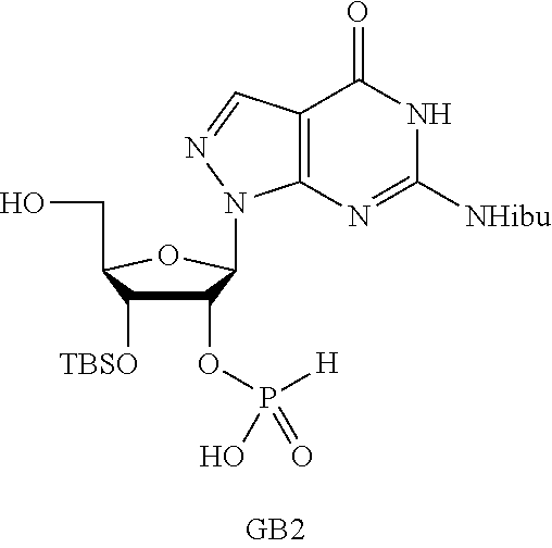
C12=C(N=C([NHibu])NC1=O)N(C1C(OP([H])(O)=O)C([TBSO])C(CO)O1)N=C2
